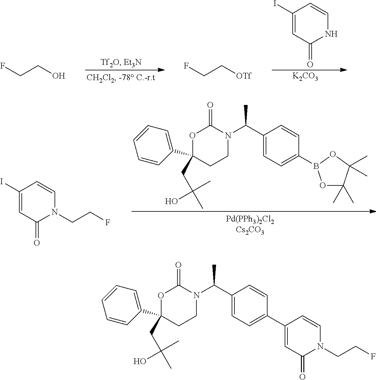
C1(C(N2C(=O)OC(CC(C)(C)O)(C3=CC=CC=C3)CC2)C)=CC=C(B2OC(C)(C)C(C)(C)O2)C=C1.C1(I)=CC(=O)N(CCF)C=C1.C1(I)=CC(=O)NC=C1.[K2CO3].FCCO.FCC[OTf].C1(C(N2C(=O)OC(CC(C)(C)O)(C3=CC=CC=C3)CC2)C)=CC=C(C2=CC(=O)N(CCF)C=C2)C=C1
